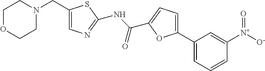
C1([N+]([O-])=O)=CC(C2=CC=C(C(NC3=NC=C(CN4CCOCC4)S3)=O)O2)=CC=C1
